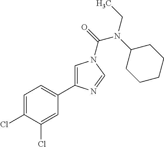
C1=C(Cl)C(Cl)=CC(C2=CN(C(=O)N(C3CCCCC3)CC)C=N2)=C1
